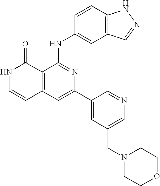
C1=CC(NC2=NC(C3=CC(CN4CCOCC4)=CN=C3)=CC3=C2C(=O)NC=C3)=CC2=C1NN=C2
